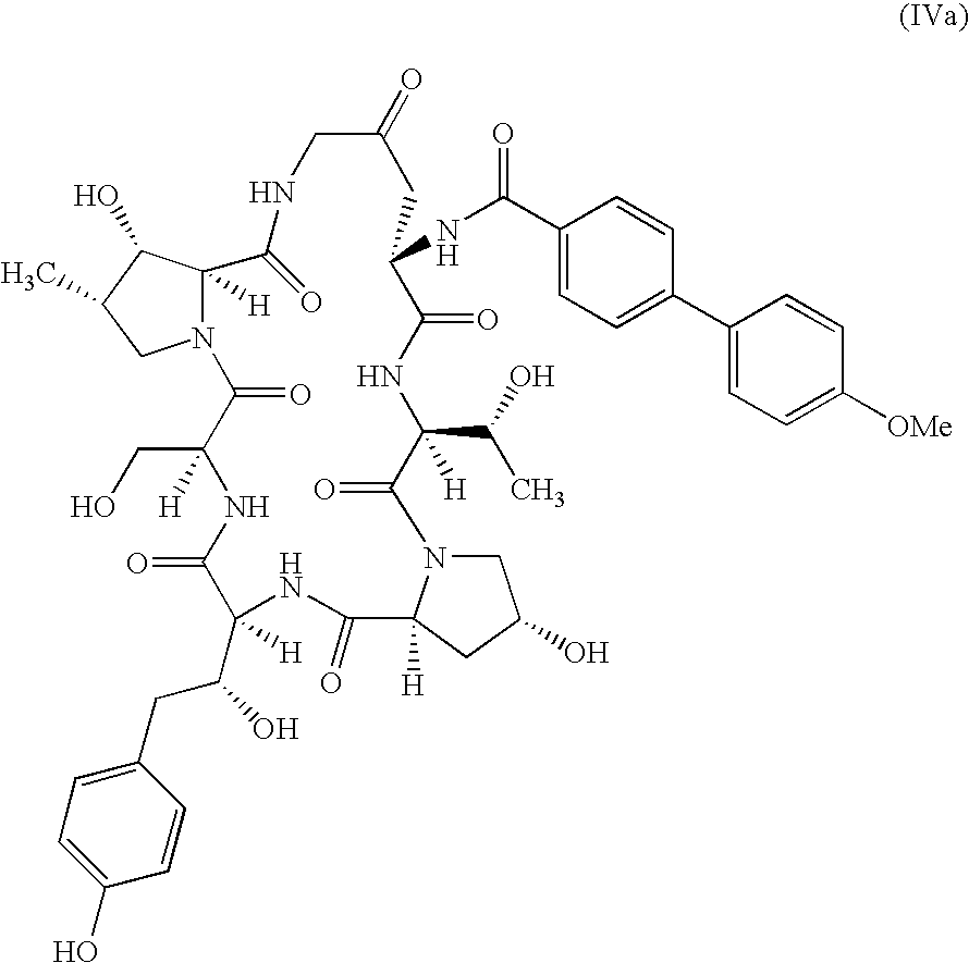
N12C([H])(C(O)C(C)C1)C(=O)NCC(=O)CC(NC(C1=CC=C(C3=CC=C([OMe])C=C3)C=C1)=O)C(=O)NC(C(O)C)([H])C(=O)N1CC(O)CC1([H])C(=O)NC(C(CC1=CC=C(O)C=C1)O)([H])C(=O)NC(CO)([H])C2=O
